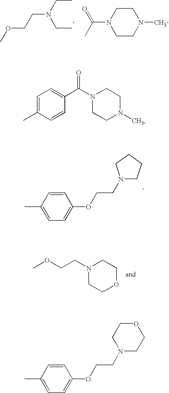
O(CCN(CC)CC)C.N1(C(C)=O)CCN(C)CC1.C1(C)=CC=C(OCCN2CCCC2)C=C1.N1(CCOC)CCOCC1.C1=C(C)C=CC(C(N2CCN(C)CC2)=O)=C1.C1(C)=CC=C(OCCN2CCOCC2)C=C1
